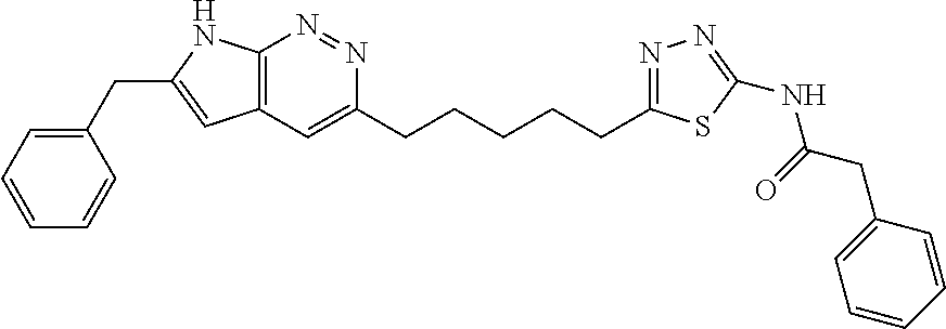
C1(CC2=CC3=C(N2)N=NC(CCCCCC2=NN=C(NC(CC4=CC=CC=C4)=O)S2)=C3)=CC=CC=C1
